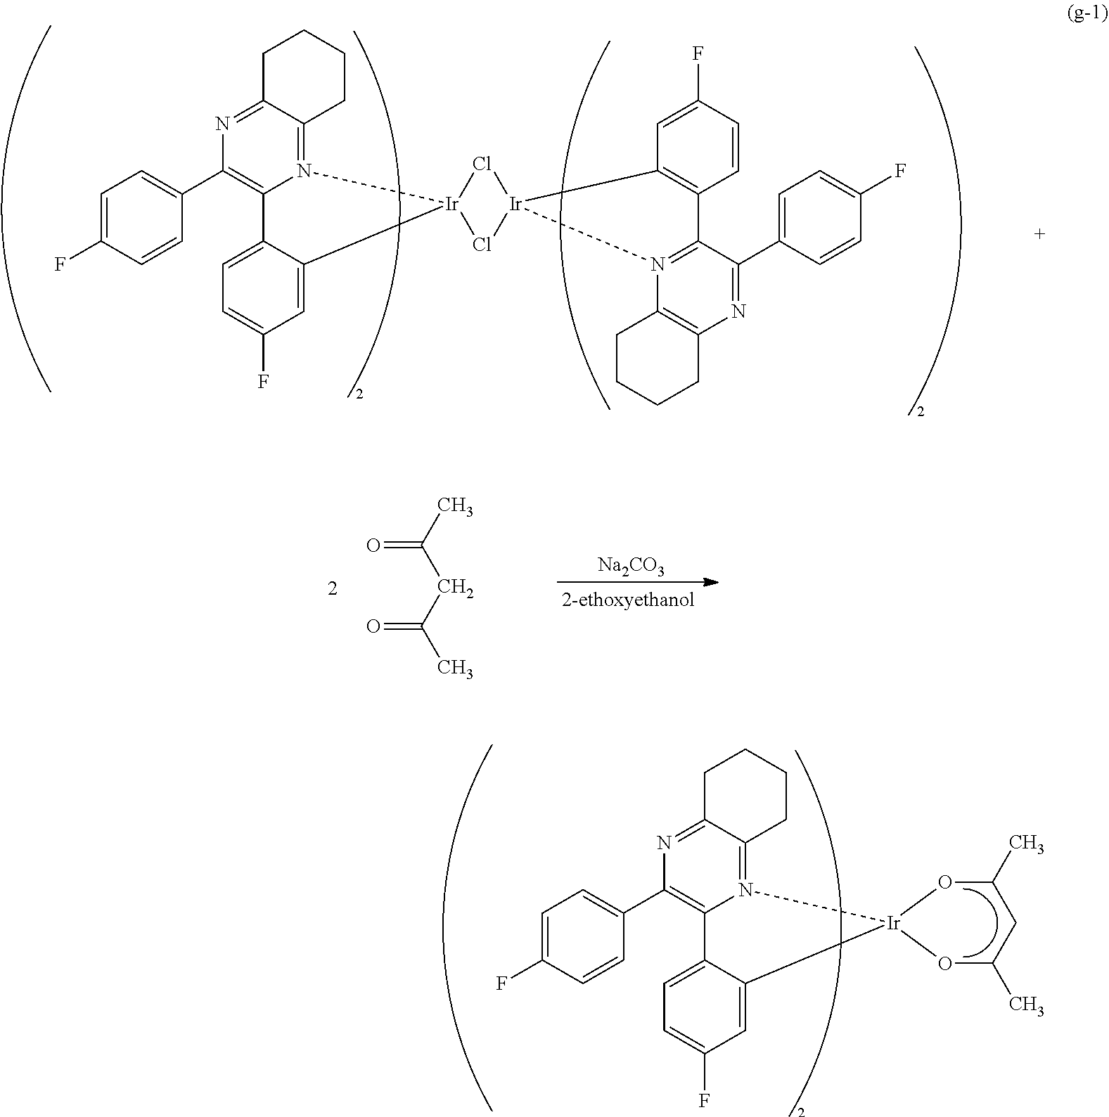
O=C(C)CC(C)=O.[Na2CO3].C1=C(F)C=CC(C2=C3N(=C4C(=N2)CCCC4)[Ir]2(C4=CC(F)=CC=C34)Cl[Ir]3(Cl2)C2=C(C4=N3C3=C(N=C4C4=CC=C(F)C=C4)CCCC3)C=CC(F)=C2)=C1.C1=C(F)C=CC(C2=C3N(=C4C(=N2)CCCC4)[Ir]2(C4=CC(F)=CC=C34)OC(C)CC(C)O2)=C1
